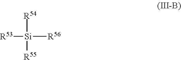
[R53][Si]([R56])([R54])[R55]
